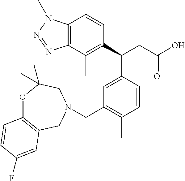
C1(C(CC(O)=O)C2=CC(CN3CC4=C(OC(C)(C)C3)C=CC(F)=C4)=C(C)C=C2)=C(C)C2=C(C=C1)N(C)N=N2
